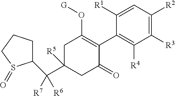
C1C(C(C2CCCS2=O)([R6])[R7])([R5])CC(=O)C(C2=C([R4])C([R3])=C([R2])C=C2[R1])=C1O[G]
